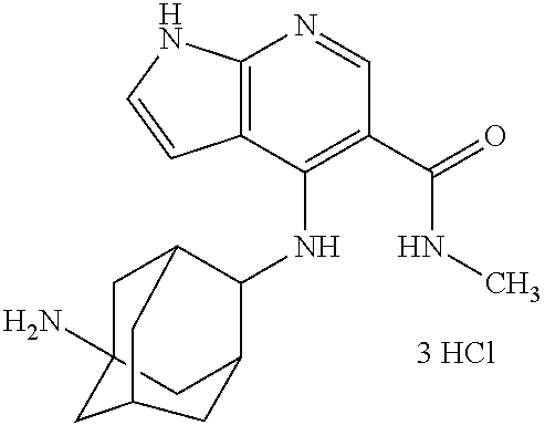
C12=C(C(NC3C4CC5(N)CC3CC(C5)C4)=C(C(=O)NC)C=N1)C=CN2
